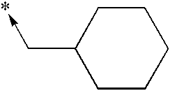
C1CCCCC1C->*
